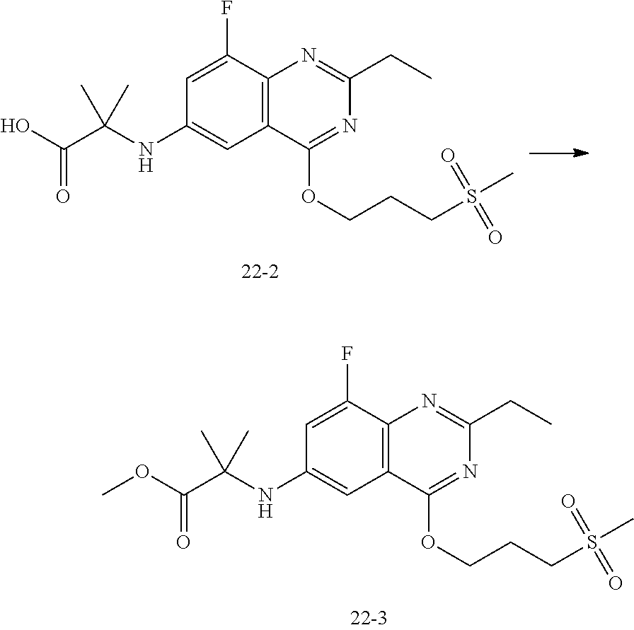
C12=C(C(OCCCS(C)(=O)=O)=NC(CC)=N1)C=C(NC(C(O)=O)(C)C)C=C2F.C12=C(C(OCCCS(C)(=O)=O)=NC(CC)=N1)C=C(NC(C(OC)=O)(C)C)C=C2F
